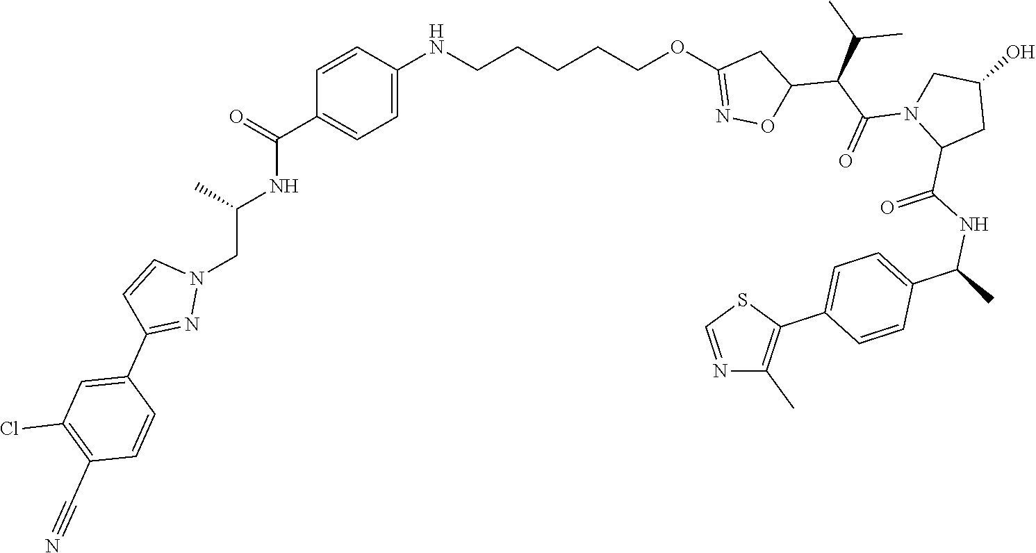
N(C(C)CN1C=CC(C2=CC(Cl)=C(C#N)C=C2)=N1)C(=O)C1=CC=C(NCCCCCOC2=NOC(C(C(=O)N3C(C(NC(C4=CC=C(C5=C(C)N=CS5)C=C4)C)=O)CC(O)C3)C(C)C)C2)C=C1
